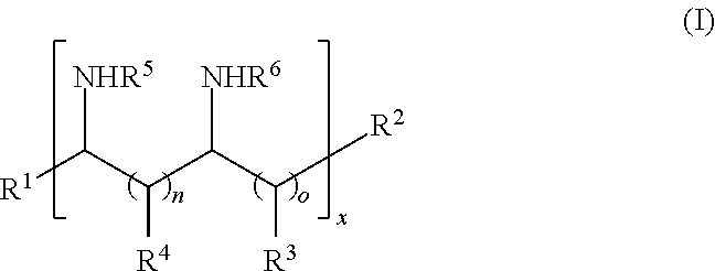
[R1]C(C(C(C([R2])[R3])[NHR6])[R4])[NHR5]
